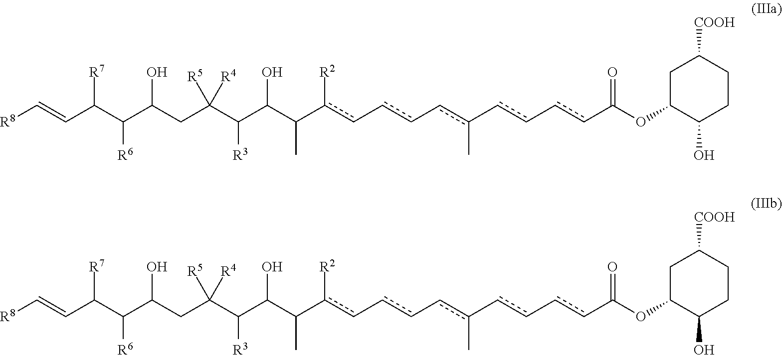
C([R6])(C(C=C[R8])[R7])C(CC(C(C(C(c(c-cc-cc(-cc-ccC(OC1C(O)CCC([COOH])C1)=O)C)[R2])C)O)[R3])([R5])[R4])O.C([R6])(C(C=C[R8])[R7])C(CC(C(C(C(c(c-cc-cc(-cc-ccC(OC1C(O)CCC([COOH])C1)=O)C)[R2])C)O)[R3])([R5])[R4])O
